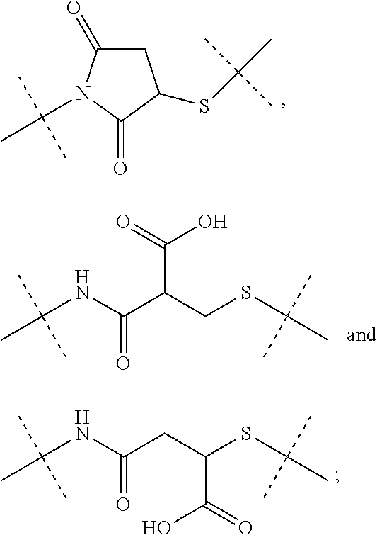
C1C(=O)N(C(C)(C)C)C(=O)C1SC(C)(C)C.CC(NC(C(CSC(C)(C)C)C(=O)O)=O)(C)C.CC(NC(CC(SC(C)(C)C)C(=O)O)=O)(C)C
